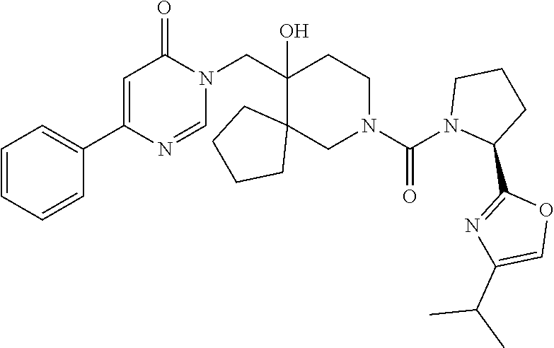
C1(CN2C(=O)C=C(C3=CC=CC=C3)N=C2)(O)C2(CN(C(N3C(C4=NC(C(C)C)=CO4)CCC3)=O)CC1)CCCC2
